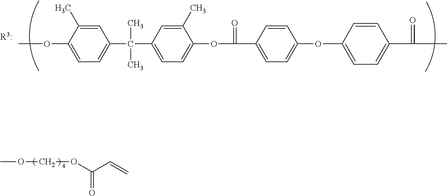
COCOC(C=C)=O.C1=C(C)C(OC)=CC=C1C(C)(C)C1=CC=C(OC(=O)C2=CC=C(OC3=CC=C(C(=O)C)C=C3)C=C2)C(C)=C1
